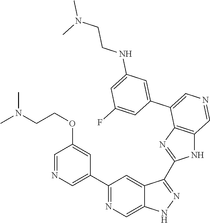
C1(C2=CN=CC(OCCN(C)C)=C2)=NC=C2C(=C1)C(C1=NC3=C(N1)C=NC=C3C1=CC(NCCN(C)C)=CC(F)=C1)=NN2
